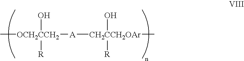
C[OCH2CCH2]([A][CH2CCH2OAr](O)([R])C)(O)[R]
